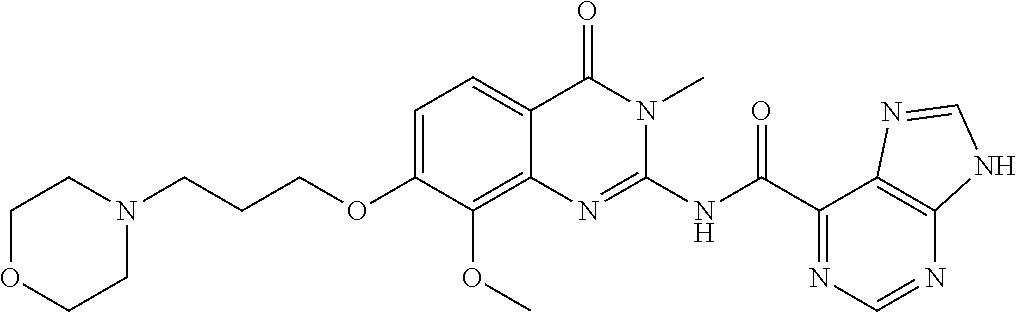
N(C(C1=NC=NC2=C1N=CN2)=O)C1=NC2=C(OC)C(OCCCN3CCOCC3)=CC=C2C(=O)N1C
